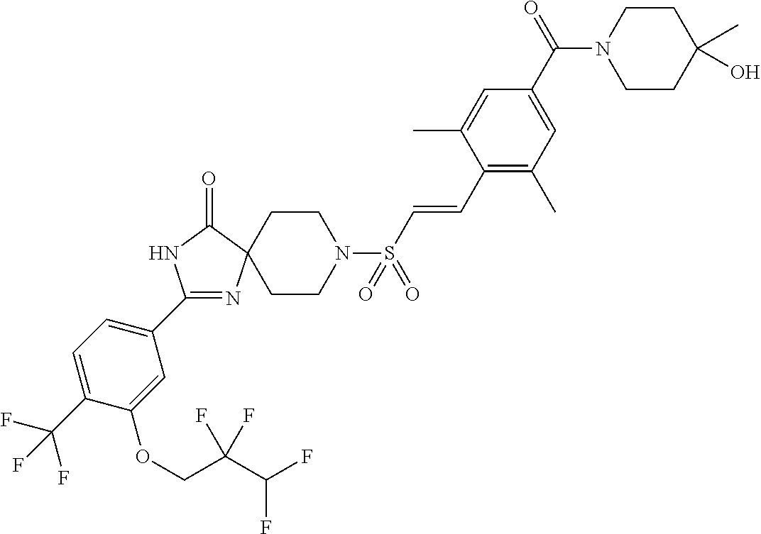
C1(C2=CC=C(C(F)(F)F)C(OCC(C(F)F)(F)F)=C2)=NC2(C(=O)N1)CCN(S(C=CC1=C(C)C=C(C(N3CCC(O)(C)CC3)=O)C=C1C)(=O)=O)CC2
